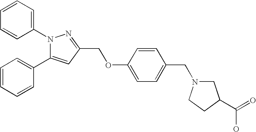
N1(C2=CC=CC=C2)C(C2=CC=CC=C2)=CC(COC2=CC=C(CN3CC(C(=O)O)CC3)C=C2)=N1
